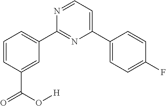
C1=CC(C(=O)O[H])=CC(C2=NC(C3=CC=C(F)C=C3)=CC=N2)=C1
